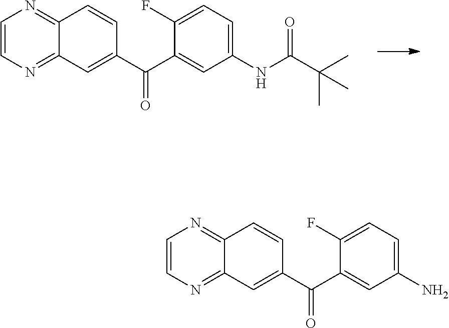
C1(C(C2=CC3=NC=CN=C3C=C2)=O)=CC(NC(C(C)(C)C)=O)=CC=C1F.C1(C(C2=CC3=NC=CN=C3C=C2)=O)=CC(N)=CC=C1F
